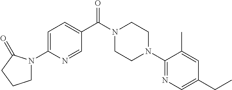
C1N(C2=CC=C(C(N3CCN(C4=NC=C(CC)C=C4C)CC3)=O)C=N2)C(=O)CC1
